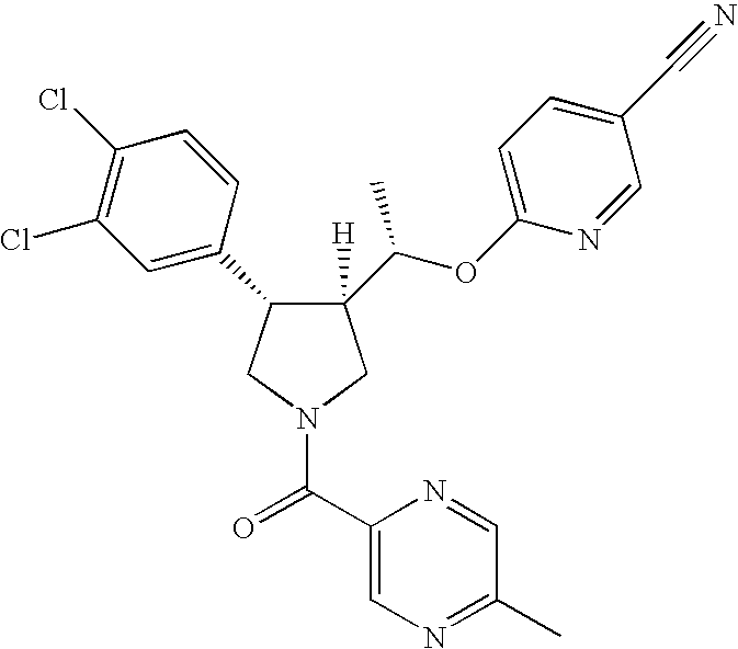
C1([H])(C(OC2=CC=C(C#N)C=N2)C)C(C2=CC(Cl)=C(Cl)C=C2)CN(C(C2=CN=C(C)C=N2)=O)C1
